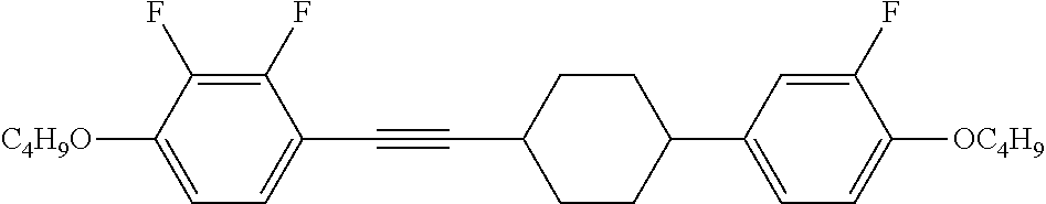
C1(F)=C(F)C([C4H9O])=CC=C1C#CC1CCC(C2=CC=C([OC4H9])C(F)=C2)CC1
